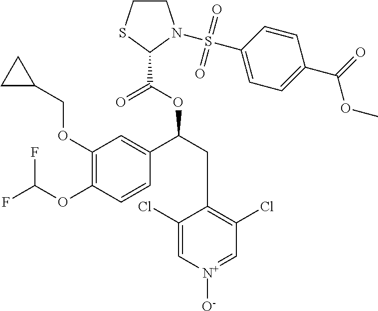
C1(OCC2CC2)=C(OC(F)F)C=CC(C(CC2=C(Cl)C=[N+]([O-])C=C2Cl)OC(=O)C2SCCN2S(C2=CC=C(C(OC)=O)C=C2)(=O)=O)=C1
